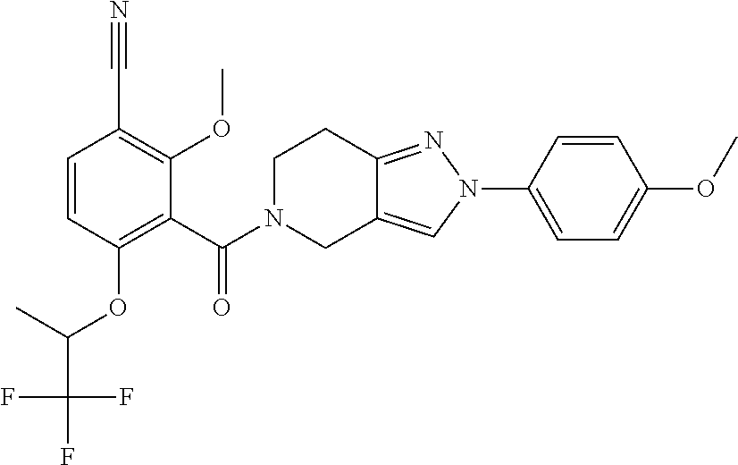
C1(C#N)=C(OC)C(C(=O)N2CCC3=NN(C4=CC=C(OC)C=C4)C=C3C2)=C(OC(C(F)(F)F)C)C=C1
